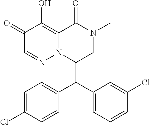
C1(=O)C=NN2C(=C1O)C(=O)N(C)CC2C(C1=CC=CC(Cl)=C1)C1=CC=C(Cl)C=C1
